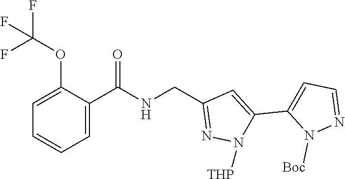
C1=C(OC(F)(F)F)C(C(NCC2=NN([THP])C(C3=CC=NN3[Boc])=C2)=O)=CC=C1
